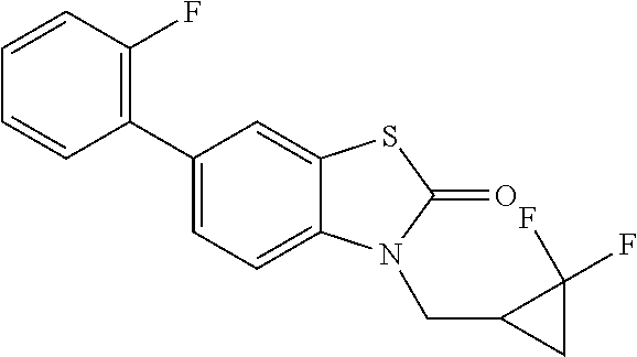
C1(C2=CC=C3C(=C2)SC(=O)N3CC2CC2(F)F)=C(F)C=CC=C1
